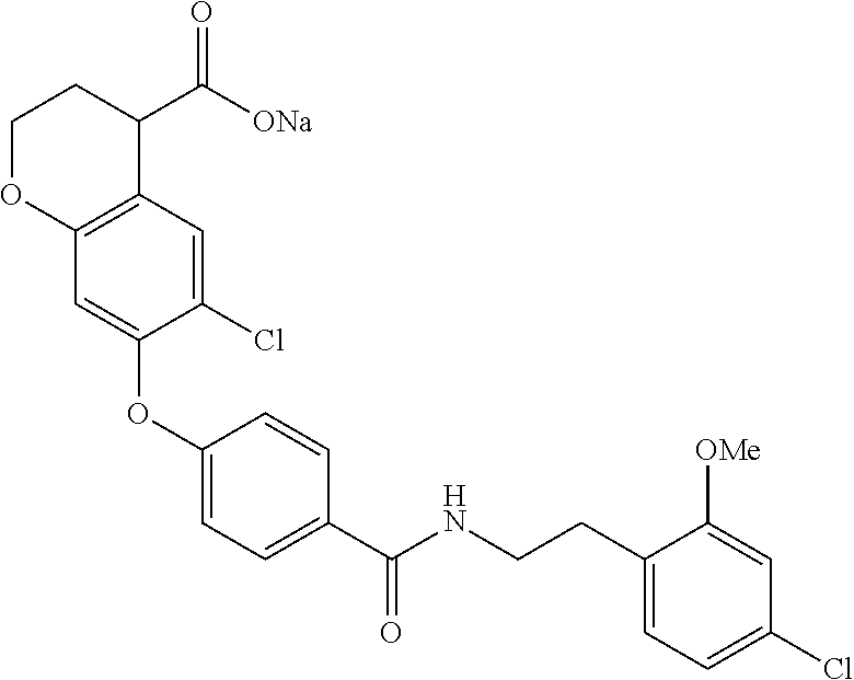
C1(OC2=CC3=C(C(C([ONa])=O)CCO3)C=C2Cl)=CC=C(C(NCCC2=CC=C(Cl)C=C2[OMe])=O)C=C1
